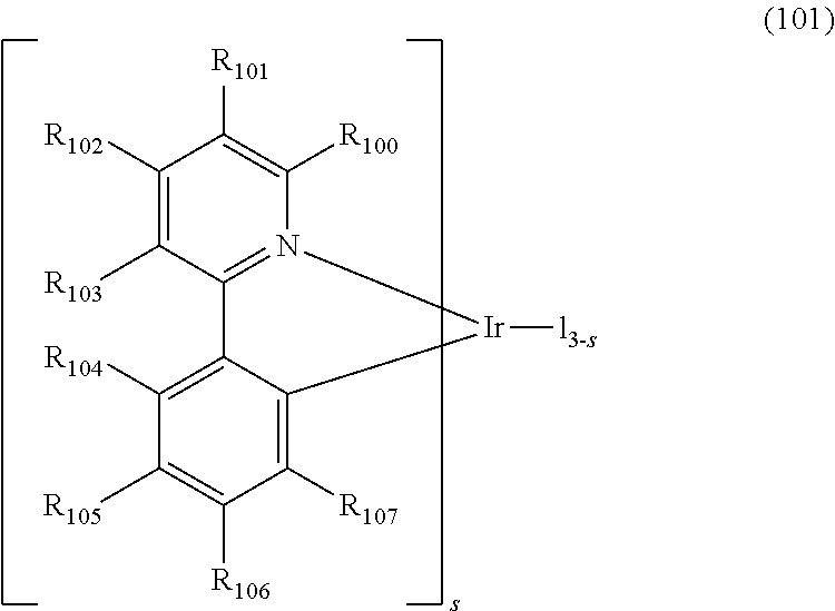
C1([R105])=C([R106])C([R107])=C2C(=C1[R104])C1=N(C([R100])=C([R101])C([R102])=C1[R103])[Ir]2[l3-s]
